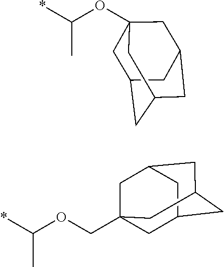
*C(C)OC12CC3CC(CC(C1)C3)C2.*C(C)OCC12CC3CC(CC(C1)C3)C2
